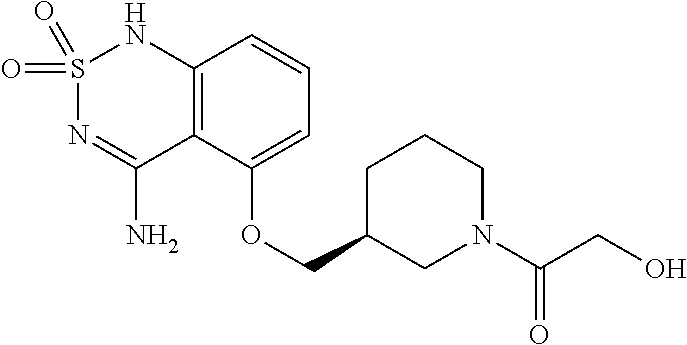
C12=C(C(OCC3CN(C(CO)=O)CCC3)=CC=C1)C(N)=NS(=O)(=O)N2
